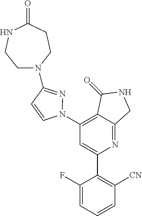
C1(N2N=C(N3CCNC(=O)CC3)C=C2)=C2C(=NC(C3=C([CN])C=CC=C3F)=C1)CNC2=O
